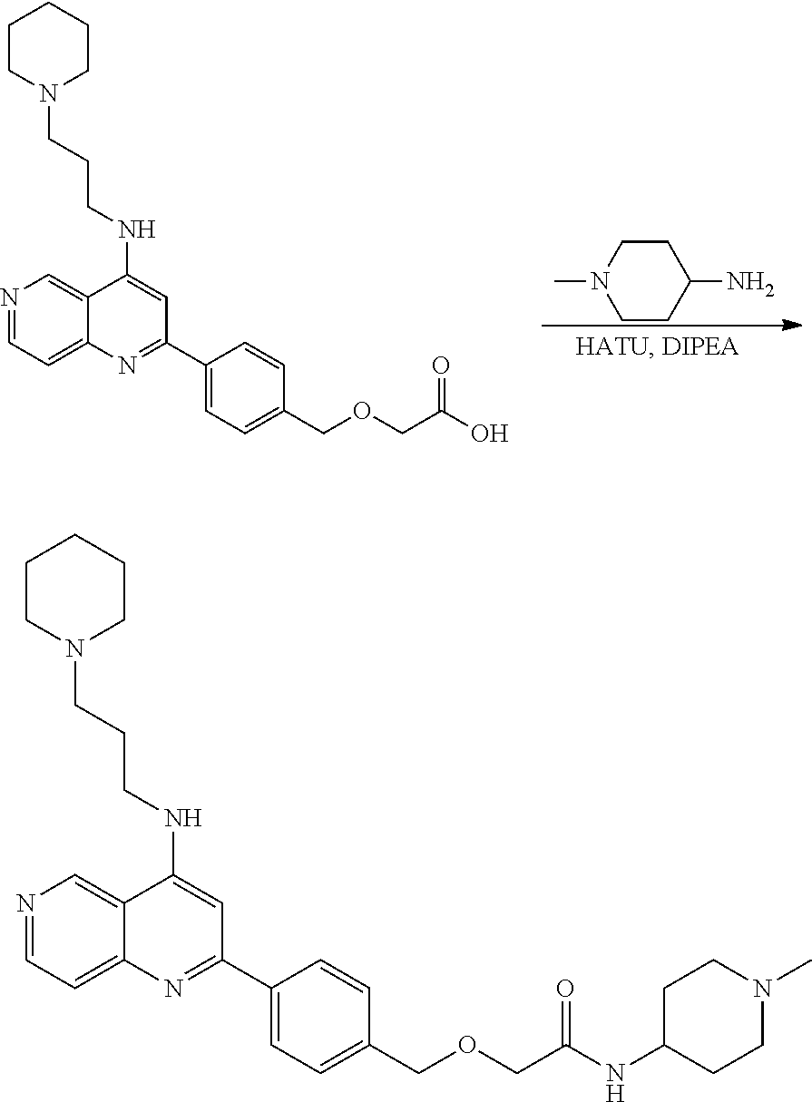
N1=CC=C2C(=C1)C(NCCCN1CCCCC1)=CC(C1=CC=C(COCC(O)=O)C=C1)=N2.C1CC(N)CCN1C.N1=CC=C2C(=C1)C(NCCCN1CCCCC1)=CC(C1=CC=C(COCC(NC3CCN(C)CC3)=O)C=C1)=N2
